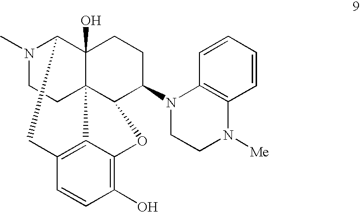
N1(C)CCC23C4(O)C1CC1=C2C(=C(O)C=C1)OC3C(N1CCN([Me])C2=C1C=CC=C2)CC4
